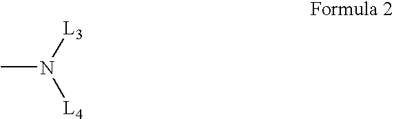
CN([L3])[L4]
